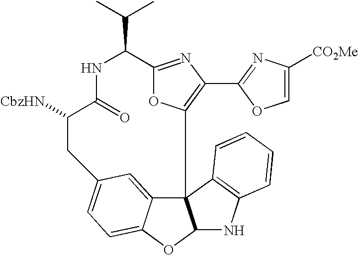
N1C(=O)C([CbzHN])CC2=CC=C3C(=C2)C2(C4=C(C5=NC([CO2Me])=CO5)N=C(O4)C1C(C)C)C(O3)NC1=C2C=CC=C1
